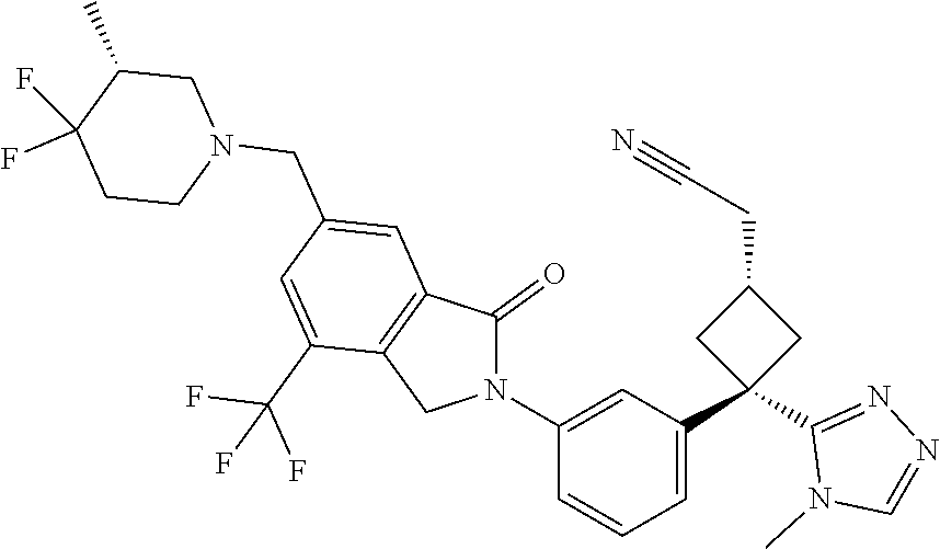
C1(N2C(=O)C3=C(C2)C(C(F)(F)F)=CC(CN2CC(C)C(F)(F)CC2)=C3)=CC(C2(C3=NN=CN3C)CC(CC#N)C2)=CC=C1
